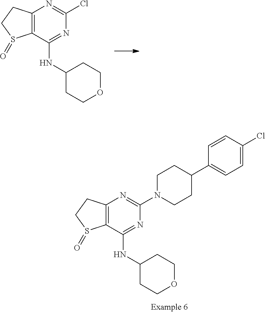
C12=C(C(NC3CCOCC3)=NC(Cl)=N1)S(=O)CC2.C12=C(C(NC3CCOCC3)=NC(N3CCC(C4=CC=C(Cl)C=C4)CC3)=N1)S(=O)CC2
